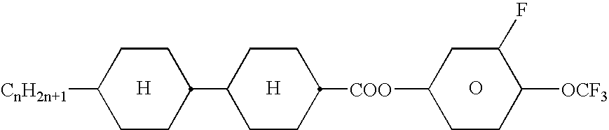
[H].[H].C1([CnH2n+1])CCC(C2CCC([COO]C3CCC([OCF3])C(F)C3)CC2)CC1.O
